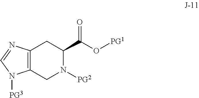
C12=C(N=CN1[PG3])CC(C(=O)O[PG1])N([PG2])C2
